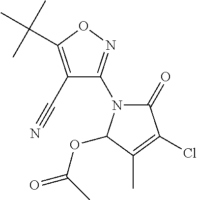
C1(C#N)=C(C(C)(C)C)ON=C1N1C(=O)C(Cl)=C(C)C1OC(C)=O
